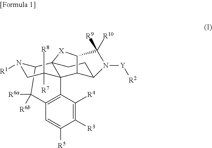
C1([R6a])([R6b])C2N([R1])CC([R8])([R7])C3(C4=C1C=C([R5])C([R3])=C4[R4])C21CCC2C3C([X]1)C([R10])([R9])N2[Y][R2]
